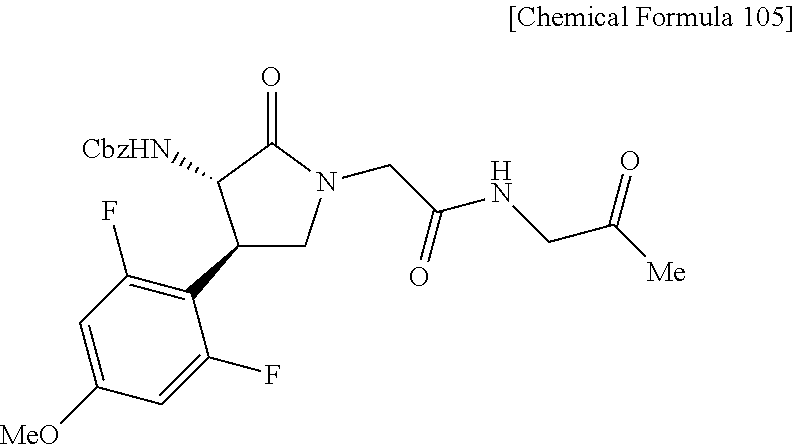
C1(C2CN(CC(=O)NCC([Me])=O)C(=O)C2[CbzHN])=C(F)C=C([MeO])C=C1F
